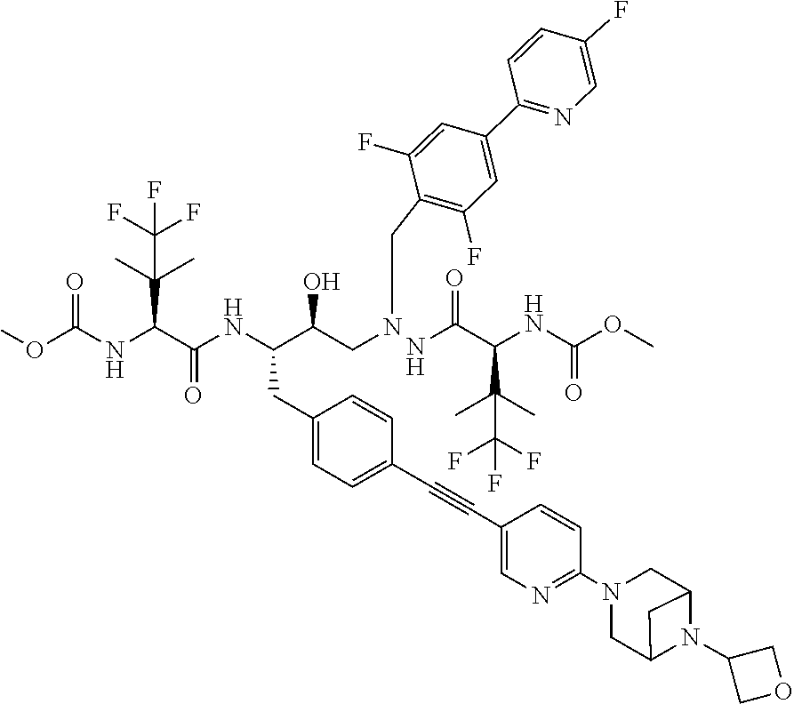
O(C(=O)NC(C(=O)NC(C(CNCC1=C(F)C=C(C2=NC=C(F)C=C2)C=C1F)O)CC1=CC=C(C#CC2=CN=C(N3CC4N(C5COC5)C(C3)C4)C=C2)C=C1)C(C)(C)C(F)(F)F)C.C(C(C(C)(C)C(F)(F)F)NC(OC)=O)(=O)N
